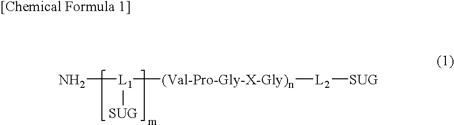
N[L1]([(Val-Pro-Gly-X-Gly)n][L2][SUG])[SUG]
